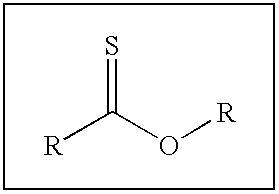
[R]C(O[R])=S
